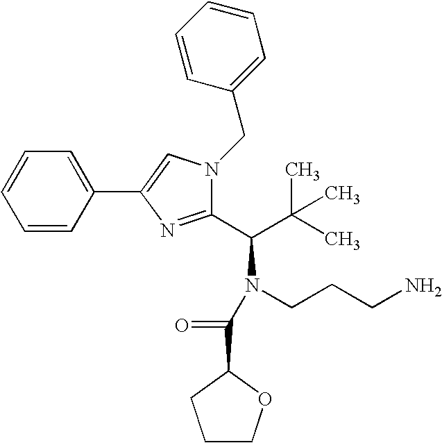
C1=CC=CC(C2=CN(CC3=CC=CC=C3)C(C(C(C)(C)C)N(CCCN)C(=O)C3CCCO3)=N2)=C1
